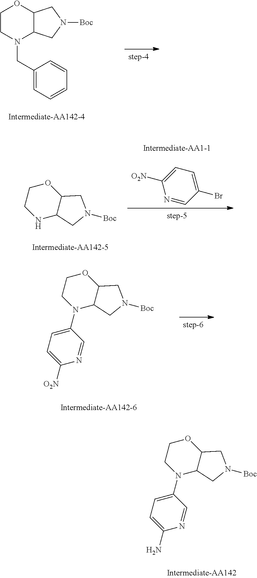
C1CN(CC2=CC=CC=C2)C2C(O1)CN([Boc])C2.O1CCN(C2=CC=C([O2N])N=C2)C2C1CN([Boc])C2.O1CCN(C2=CC=C(N)N=C2)C2C1CN([Boc])C2.O1CCNC2C1CN([Boc])C2.N1=CC(Br)=CC=C1[O2N]
